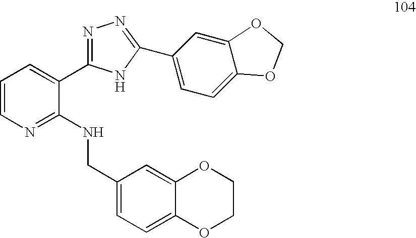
C1=CN=C(NCC2=CC=C3C(=C2)OCCO3)C(C2=NN=C(C3=CC=C4C(=C3)OCO4)N2)=C1
